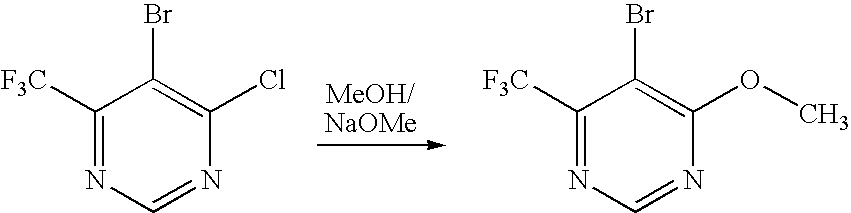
C1([F3C])=NC=NC(Cl)=C1Br.C1([F3C])=NC=NC(OC)=C1Br.[MeOH/NaOMe]
